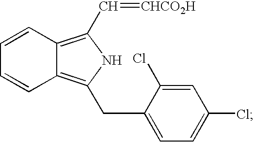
C1=CC2=C(C=[CHCO2H])NC(CC3=CC=C(Cl)C=C3Cl)=C2C=C1
